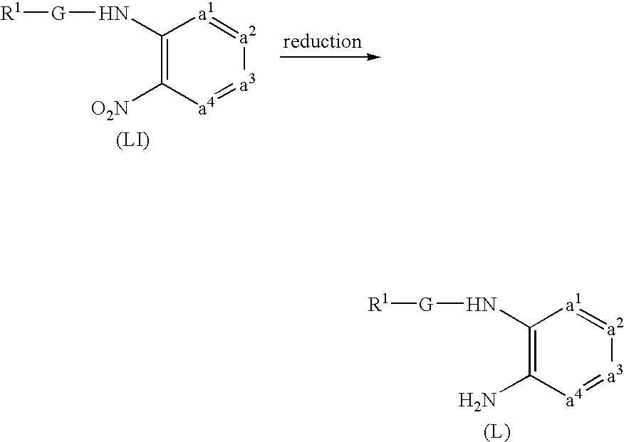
[(L)].C1(N[G][R1])=C(N)[a4]=[a3][a2]=[a1]1.[(LI)].C1(N[G][R1])=C([O2N])[a4]=[a3][a2]=[a1]1
